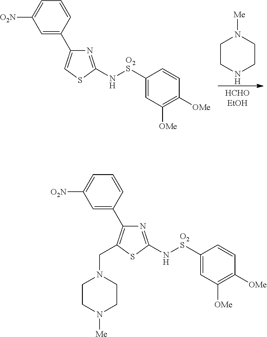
C1=C(C2=CSC(N[O2S]C3=CC([OMe])=C([OMe])C=C3)=N2)C=CC=C1[O2N].C1CNCCN1[Me].C1=C(C2=C(CN3CCN([Me])CC3)SC(N[O2S]C3=CC([OMe])=C([OMe])C=C3)=N2)C=CC=C1[O2N]
